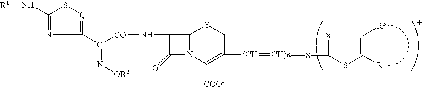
C1(N[R1])=NC(C([CO]NC2C(=O)N3C2[Y]CC([(CH]=[CH)n]SC2=[X]C([R3])=C([R4])S2)=C3[COO-])=N[OR2])=[Q]S1
